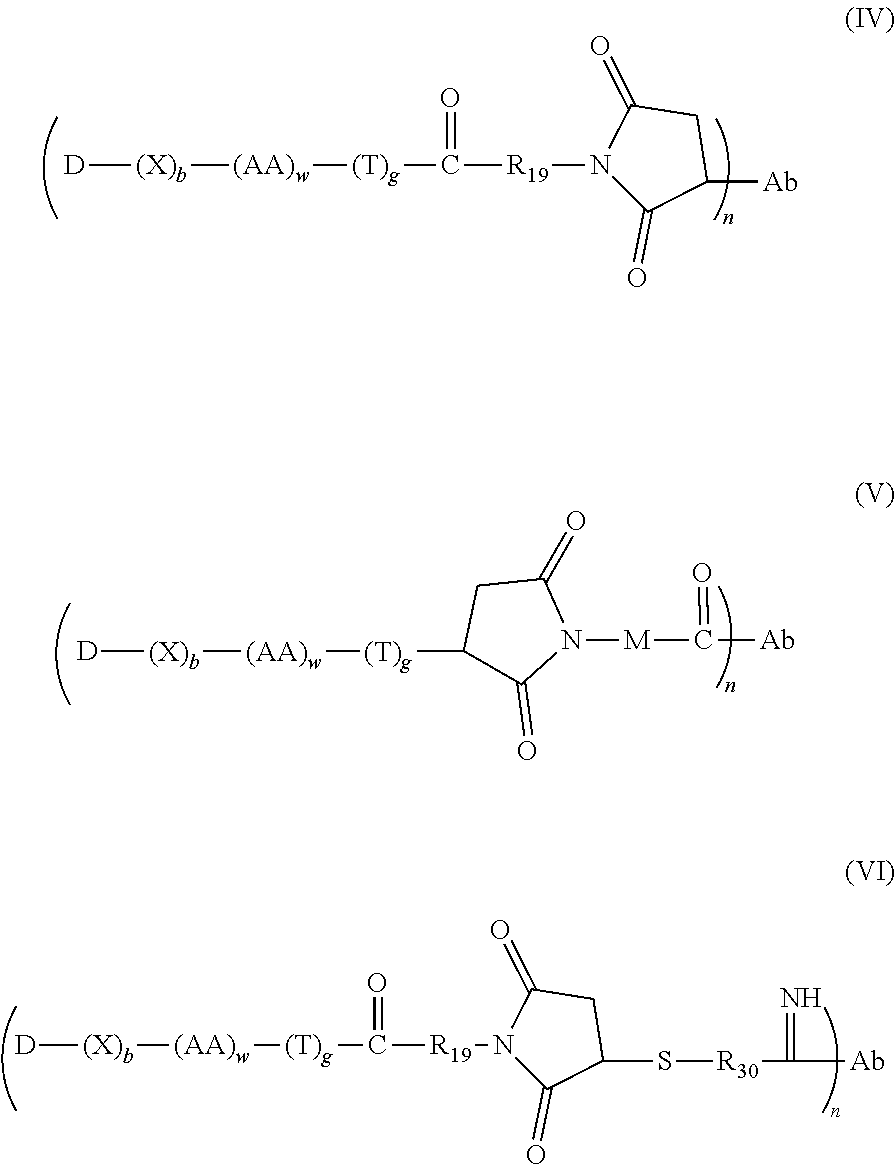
[D][(X)b][(AA)w][(T)g]C([R19]N1C(=O)C([Ab])CC1=O)=O.[D][(X)b][(AA)w][(T)g]C1C(=O)N([M]C([Ab])=O)C(=O)C1.[D][(X)b][(AA)w][(T)g]C([R19]N1C(=O)C(S[R30]C(=N)[Ab])CC1=O)=O
